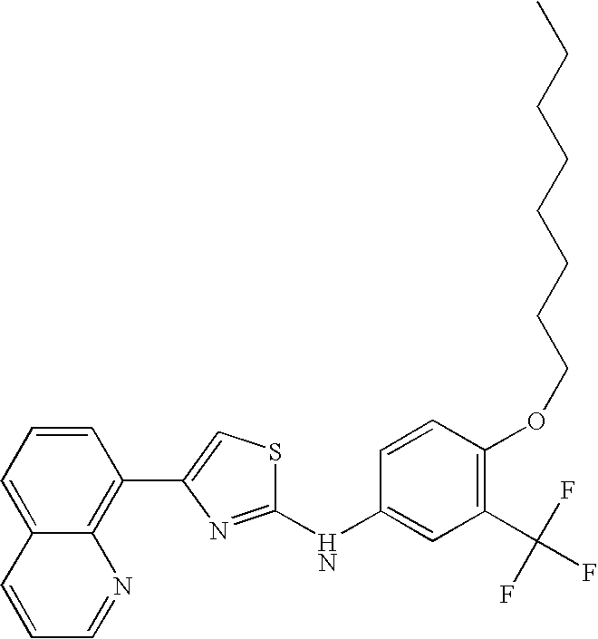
C1(NC2=CC(C(F)(F)F)=C(OCCCCCCCC)C=C2)=NC(C2=C3C(=CC=C2)C=CC=N3)=CS1
